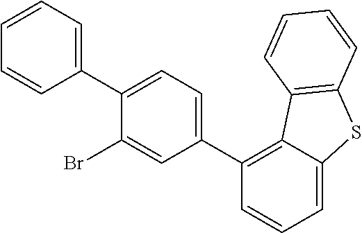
C1(C2=CC=C(C3=C4C(=CC=C3)SC3=C4C=CC=C3)C=C2Br)=CC=CC=C1
